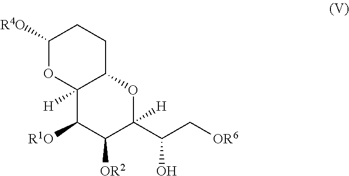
C1([R4O])OC2([H])C(CC1)OC(C(C[OR6])O)([H])C([OR2])C2[R1O]
